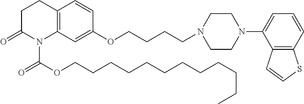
C12=C(C=C(OCCCCN3CCN(C4=CC=CC5=C4C=CS5)CC3)C=C1)N(C(OCCCCCCCCCCCC)=O)C(=O)CC2
